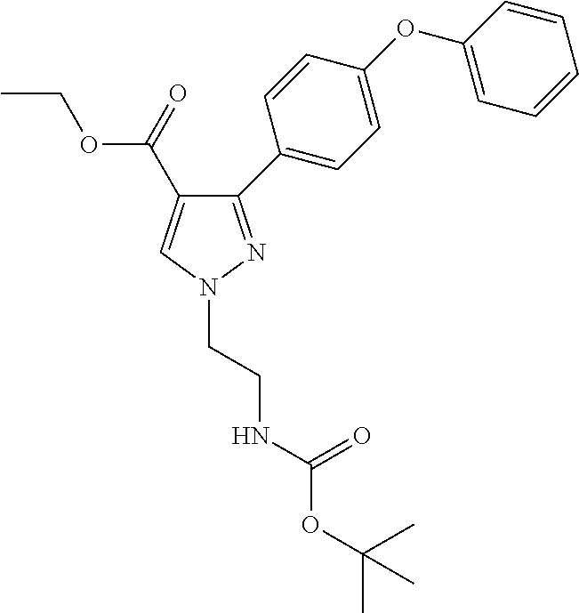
N1(CCNC(OC(C)(C)C)=O)N=C(C2=CC=C(OC3=CC=CC=C3)C=C2)C(C(OCC)=O)=C1
